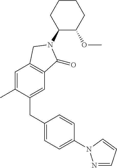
C1(N2C(=O)C3=C(C=C(C)C(CC4=CC=C(N5N=CC=C5)C=C4)=C3)C2)C(OC)CCCC1
